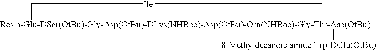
[Resin-Glu-DSer(OtBu)-Gly-Asp(OtBu)-DLys(NHBoc)-Asp(OtBu)-Orn(NHBoc)-Gly-Thr-Asp(OtBu)]1([8-Methyldecanoic amide-Trp-DGlu(OtBu)])C[Ile]C1
